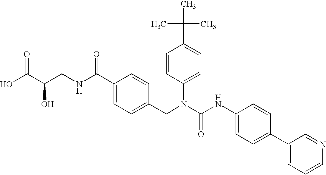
OC(C(CNC(C1=CC=C(CN(C(NC2=CC=C(C3=CC=CN=C3)C=C2)=O)C2=CC=C(C(C)(C)C)C=C2)C=C1)=O)O)=O
